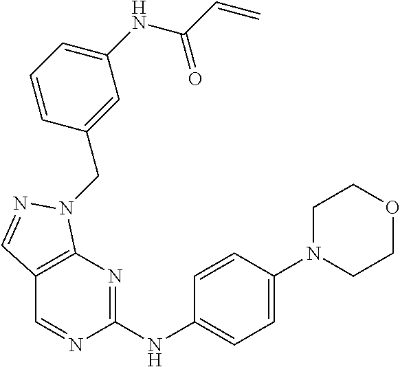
C1(NC2=NC3=C(C=N2)C=NN3CC2=CC(NC(C=C)=O)=CC=C2)=CC=C(N2CCOCC2)C=C1
